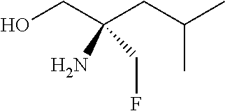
OCC(CC(C)C)(N)CF
